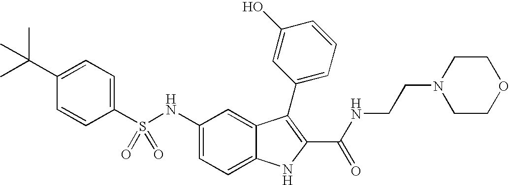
C1(C(C)(C)C)=CC=C(S(NC2=CC=C3C(=C2)C(C2=CC=CC(O)=C2)=C(C(NCCN2CCOCC2)=O)N3)(=O)=O)C=C1
